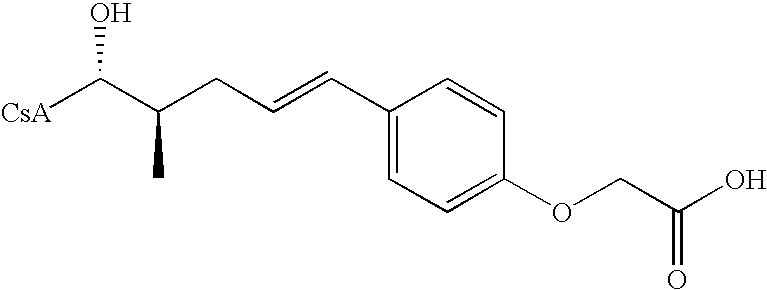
[CsA]C(C(CC=CC1=CC=C(OCC(O)=O)C=C1)C)O
